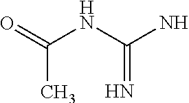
C(C)(=O)NC(N)=N
